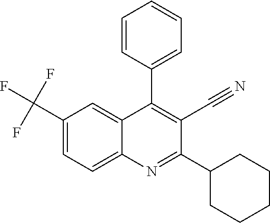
C1(C(F)(F)F)=CC=C2C(=C1)C(C1=CC=CC=C1)=C(C#N)C(C1CCCCC1)=N2
